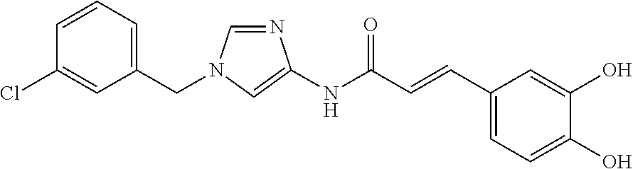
C1=CC=C(CN2C=NC(NC(C=CC3=CC=C(O)C(O)=C3)=O)=C2)C=C1Cl
